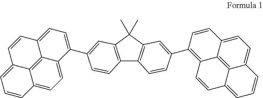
C12=C(C(C)(C)C3=C1C=CC(C1=C4C5=C6C(=CC=CC6=CC=C5C=C1)C=C4)=C3)C=C(C1=CC=C3C4=C5C(=CC=C14)C=CC=C5C=C3)C=C2
